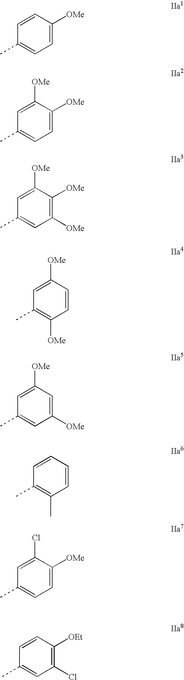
C1=CC([OMe])=CC=C1C.C1=C([OMe])C([OMe])=CC=C1C.C1=C([OMe])C([OMe])=C([OMe])C=C1C.C1=C([OMe])C=CC([OMe])=C1C.C1=C([OMe])C=C([OMe])C=C1C.C1=CC=CC(C)=C1C.C1=C(Cl)C([OMe])=CC=C1C.C1=CC([OEt])=C(Cl)C=C1C
